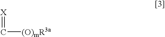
[X]=C[(O)mR3a]
